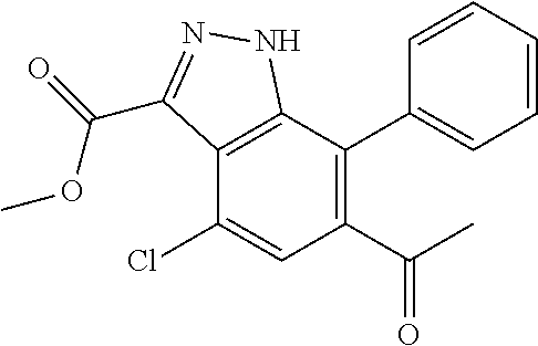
C12=C(C(C3=CC=CC=C3)=C(C(C)=O)C=C1Cl)NN=C2C(=O)OC
